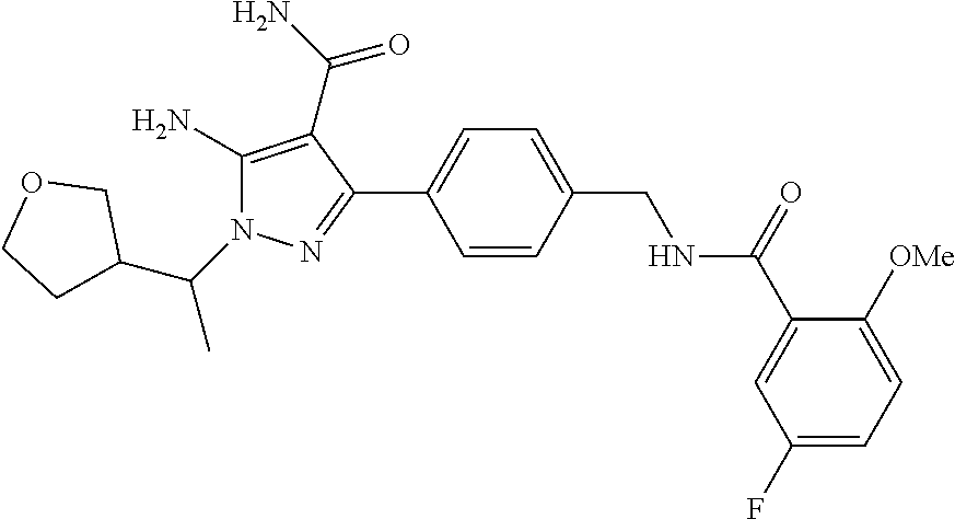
C(N1C(N)=C(C(N)=O)C(C2=CC=C(CNC(C3=CC(F)=CC=C3[OMe])=O)C=C2)=N1)(C1COCC1)C
